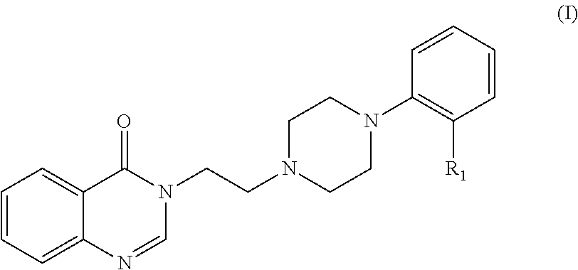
C1=CC=C2C(=C1)C(=O)N(CCN1CCN(C3=C([R1])C=CC=C3)CC1)C=N2
